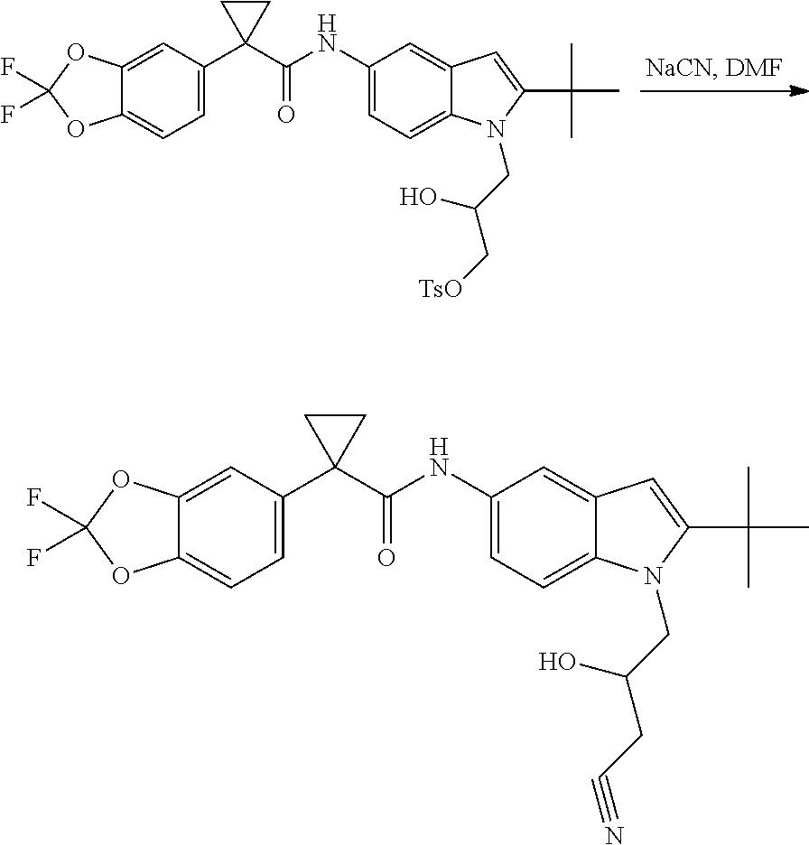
C1(C2(C(NC3=CC=C4C(=C3)C=C(C(C)(C)C)N4CC(CC#N)O)=O)CC2)=CC=C2C(=C1)OC(F)(F)O2.C1(C2(C(NC3=CC=C4C(=C3)C=C(C(C)(C)C)N4CC(C[TsO])O)=O)CC2)=CC=C2C(=C1)OC(F)(F)O2
